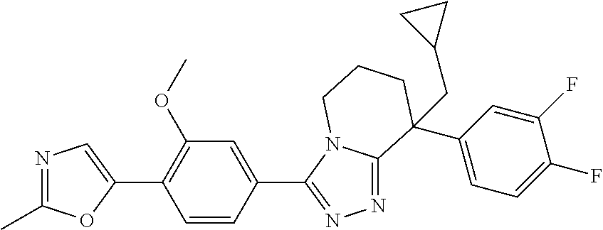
N1=C(C)OC(C2=C(OC)C=C(C3=NN=C4N3CCCC4(C3=CC=C(F)C(F)=C3)CC3CC3)C=C2)=C1
